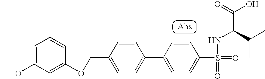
C1=C(OC)C=C(OCC2=CC=C(C3=CC=C(S(=O)(=O)NC(C(C)C)C(O)=O)C=C3)C=C2)C=C1
